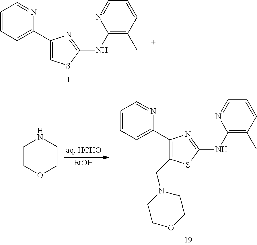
C1(C2=CC=CC=N2)=CSC(NC2=C(C)C=CC=N2)=N1.C1(C2=CC=CC=N2)=C(CN2CCOCC2)SC(NC2=C(C)C=CC=N2)=N1.C1COCCN1.[EtOH]
